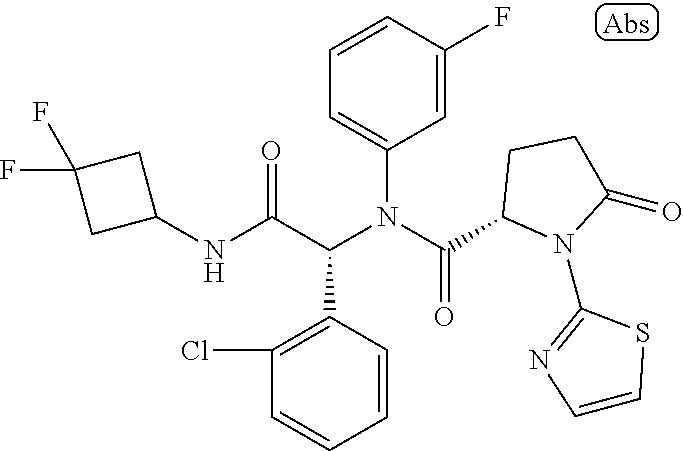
C1=CC(F)=CC(N(C(C2N(C3=NC=CS3)C(=O)CC2)=O)C(C(NC2CC(F)(F)C2)=O)C2=C(Cl)C=CC=C2)=C1
